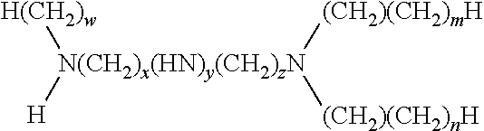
[H(CH2)w][N(CH2)x(HN)y(CH2)zN]([H])([(CH2)(CH2)mH])[(CH2)(CH2)nH]
